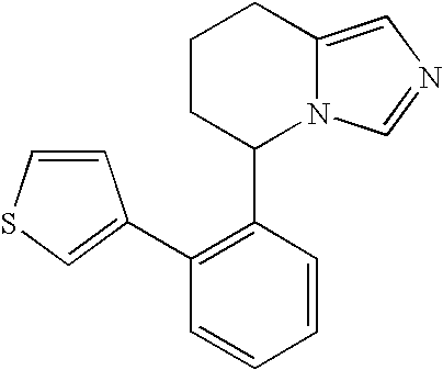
C12=CN=CN1C(C1=C(C3=CSC=C3)C=CC=C1)CCC2
